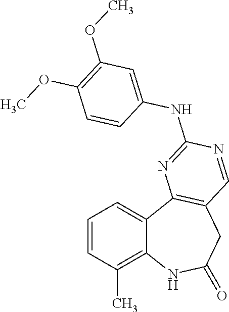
C12=C(C)C=CC=C1C1=C(CC(=O)N2)C=NC(NC2=CC(OC)=C(OC)C=C2)=N1
